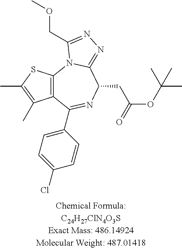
C12=C(SC(C)=C1C)N1C(=NN=C1COC)C(CC(OC(C)(C)C)=O)N=C2C1=CC=C(Cl)C=C1
